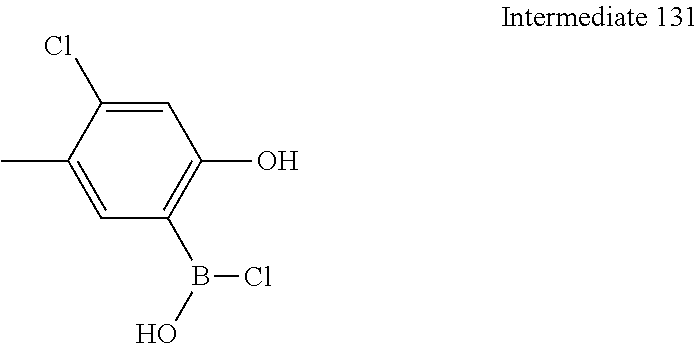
CC1=CC(B(O)Cl)=C(O)C=C1Cl
